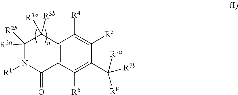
C12=C(C([R6])=C(C([R7b])([R7a])[R8])C([R5])=C1[R4])C(=O)N([R1])C([R2a])([R2b])C2([R3a])[R3b]
